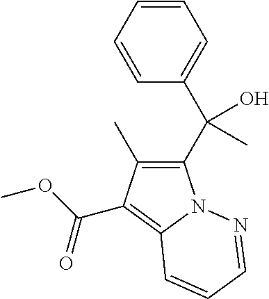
C1(C(C2=CC=CC=C2)(O)C)=C(C)C(C(OC)=O)=C2N1N=CC=C2
